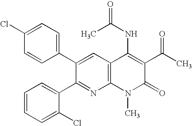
C1(Cl)=CC=C(C2=CC3=C(N=C2C2=CC=CC=C2Cl)N(C)C(=O)C(C(C)=O)=C3NC(C)=O)C=C1
